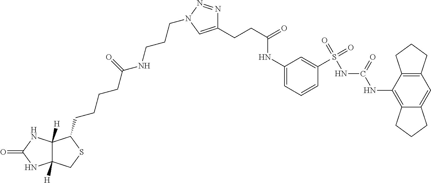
C12([H])C([H])(NC(=O)N1)C(CCCCC(NCCCN1N=NC(CCC(=O)NC3=CC=CC(S(=O)(NC(NC4=C5C(=CC6=C4CCC6)CCC5)=O)=O)=C3)=C1)=O)SC2
